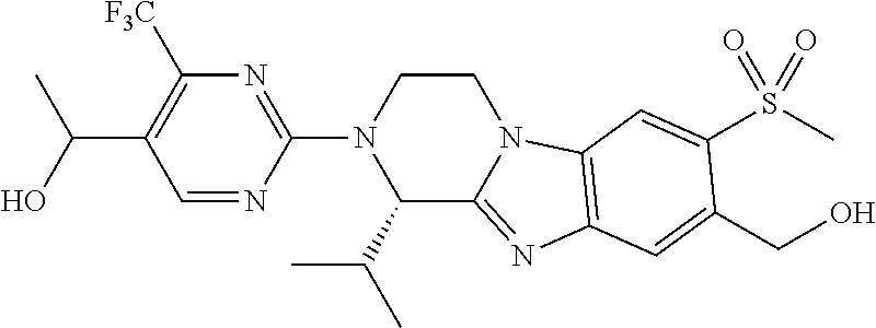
C1=NC(N2C(C(C)C)C3=NC4=C(N3CC2)C=C(S(C)(=O)=O)C(CO)=C4)=NC([F3C])=C1C(O)C
